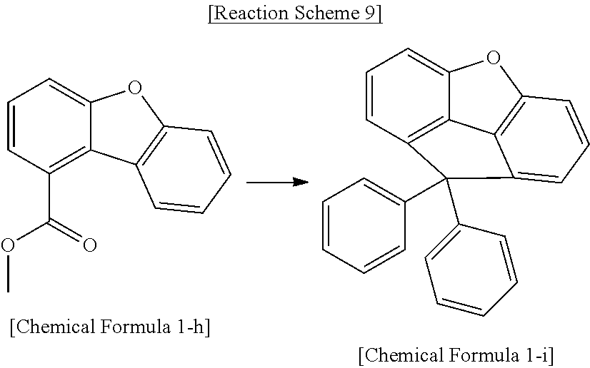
C1=CC2=C3C(=C1)OC1=C3C(=CC=C1)C2(C1=CC=CC=C1)C1=CC=CC=C1.C1=CC(C(OC)=O)=C2C(=C1)OC1=C2C=CC=C1
